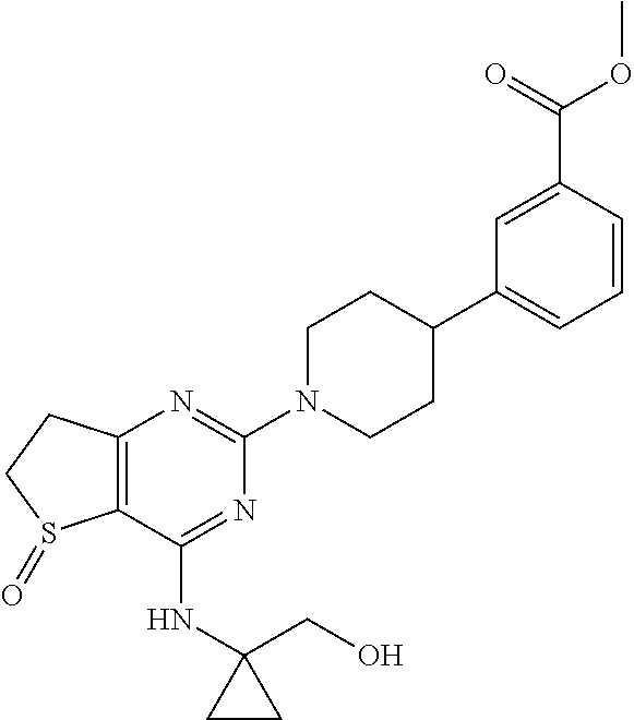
C12=C(C(NC3(CO)CC3)=NC(N3CCC(C4=CC=CC(C(=O)OC)=C4)CC3)=N1)S(=O)CC2
